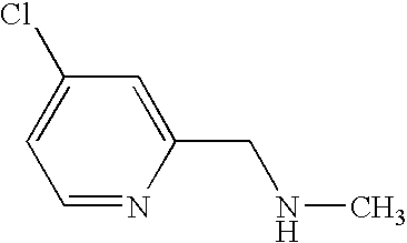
C1(Cl)=CC=NC(CNC)=C1
